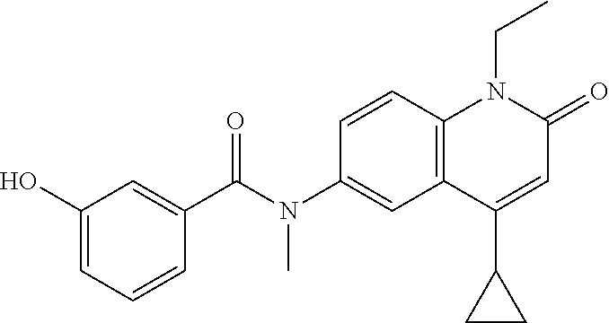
N(C1=CC2=C(C=C1)N(CC)C(=O)C=C2C1CC1)(C(C1=CC(O)=CC=C1)=O)C
